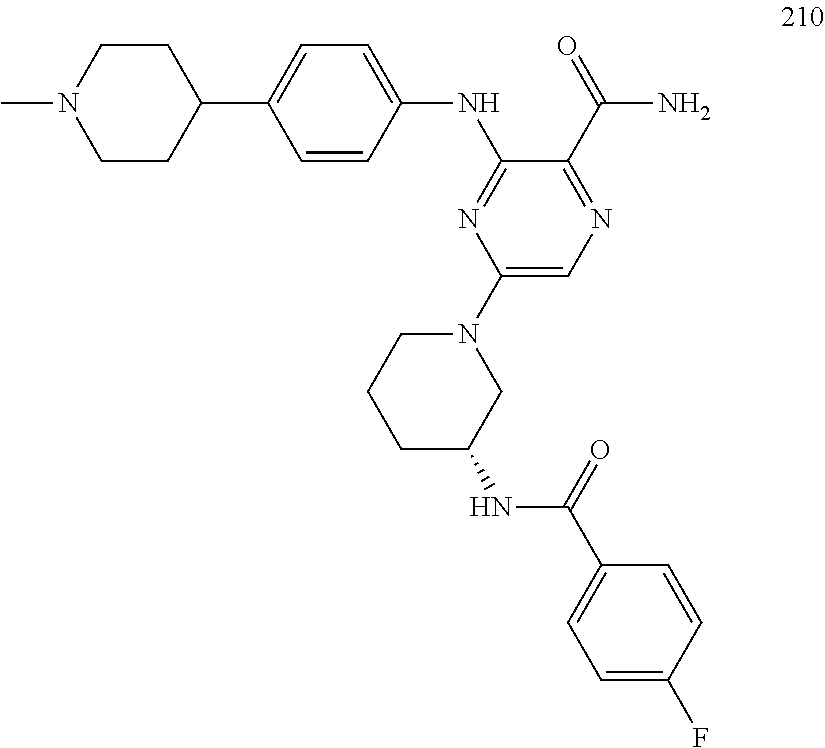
C1=CC(NC2=NC(N3CCCC(NC(C4=CC=C(F)C=C4)=O)C3)=CN=C2C(=O)N)=CC=C1C1CCN(C)CC1
